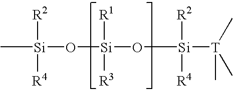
C[Si]([R2])([R4])O[Si](O[Si]([T](C)(C)C)([R2])[R4])([R1])[R3]
